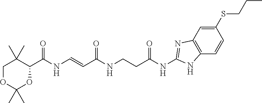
C1(C)(C)OCC(C)(C)C(C(=O)NC=CC(=O)NCCC(=O)NC2=NC3=C(N2)C=CC(SCCC)=C3)O1
